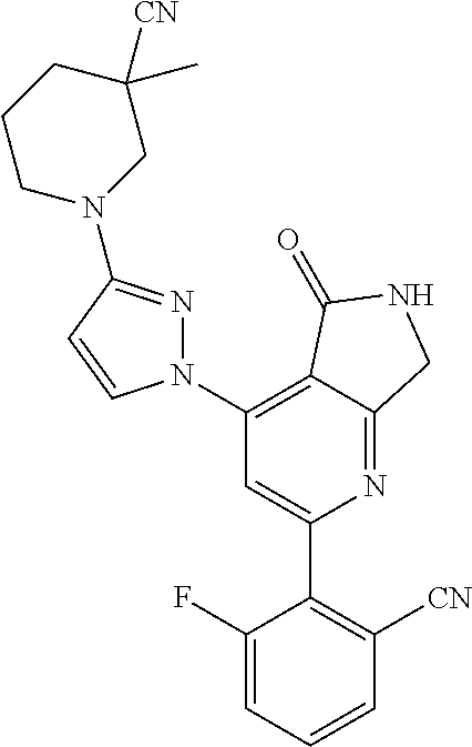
C1(C2=C([CN])C=CC=C2F)=CC(N2N=C(N3CC([CN])(C)CCC3)C=C2)=C2C(=N1)CNC2=O
